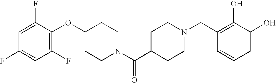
C1(OC2=C(F)C=C(F)C=C2F)CCN(C(C2CCN(CC3=C(O)C(O)=CC=C3)CC2)=O)CC1
